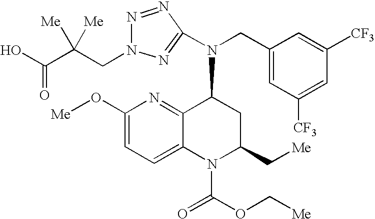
N(CC1=CC([CF3])=CC([CF3])=C1)(C1C2=NC(O[Me])=CC=C2N(C(=O)OC[Me])C(C[Me])C1)C1=NN(CC(C(O)=O)([Me])[Me])N=N1
